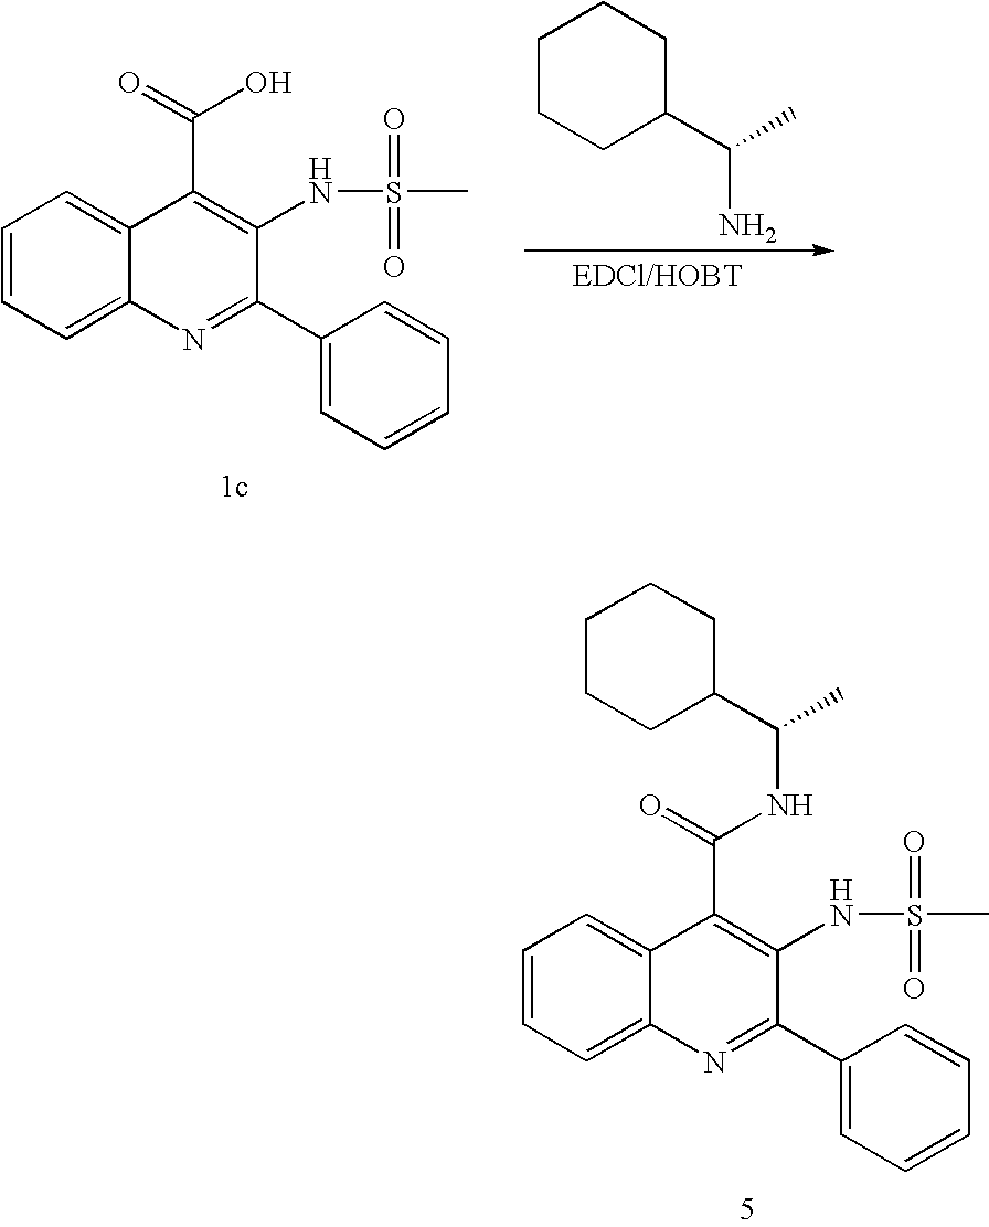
C1=CC=C2C(=C1)C(C(=O)O)=C(NS(C)(=O)=O)C(C1=CC=CC=C1)=N2.C1(C(N)C)CCCCC1.C1=CC=C2C(=C1)C(C(=O)NC(C1CCCCC1)C)=C(NS(C)(=O)=O)C(C1=CC=CC=C1)=N2
